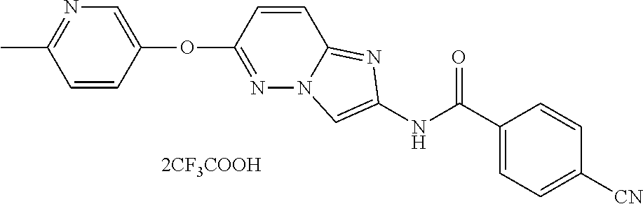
[2CF3COOH].O(C1=NN2C(=NC(NC(C3=CC=C([CN])C=C3)=O)=C2)C=C1)C1=CN=C(C)C=C1
